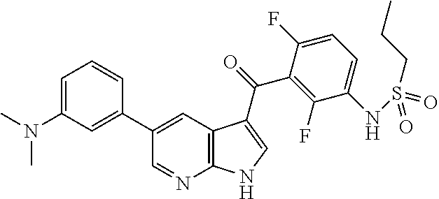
C1=C(N(C)C)C=C(C2=CC3=C(N=C2)NC=C3C(C2=C(F)C(NS(=O)(CCC)=O)=CC=C2F)=O)C=C1
